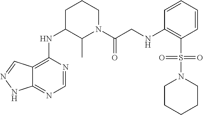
C12=C(NC3C(C)N(C(CNC4=C(S(=O)(=O)N5CCCCC5)C=CC=C4)=O)CCC3)N=CN=C1NN=C2
